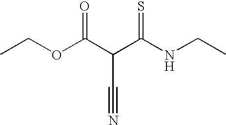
CCOC(C(C(NCC)=S)C#N)=O
